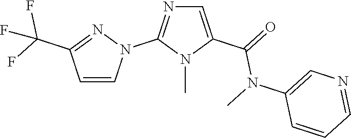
C1=C(C(=O)N(C2=CN=CC=C2)C)N(C)C(N2N=C(C(F)(F)F)C=C2)=N1
